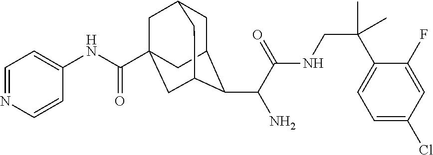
C1C2C(C(C(NCC(C3=CC=C(Cl)C=C3F)(C)C)=O)N)C3CC(C(NC4=CC=NC=C4)=O)(CC1C3)C2
